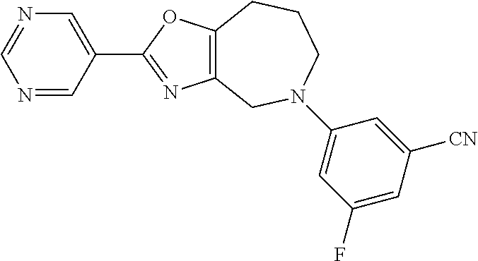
N1=CC(C2=NC3=C(O2)CCCN(C2=CC(F)=CC([CN])=C2)C3)=CN=C1
